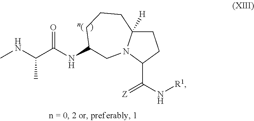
CC(NC)C(NC1CCCC2([H])CCC(C(=[Z])N[R1])N2C1)=O
